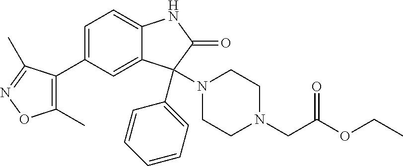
C1(C)=C(C2=CC=C3C(=C2)C(N2CCN(CC(OCC)=O)CC2)(C2=CC=CC=C2)C(=O)N3)C(C)=NO1
